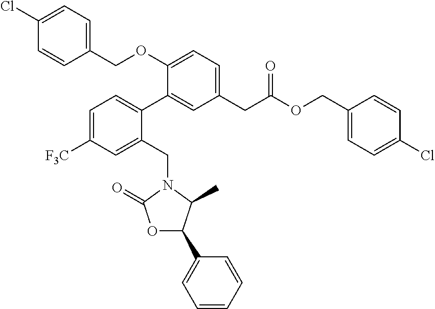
C1=C([F3C])C=C(CN2C(=O)OC(C3=CC=CC=C3)C2C)C(C2=CC(CC(OCC3=CC=C(Cl)C=C3)=O)=CC=C2OCC2=CC=C(Cl)C=C2)=C1
